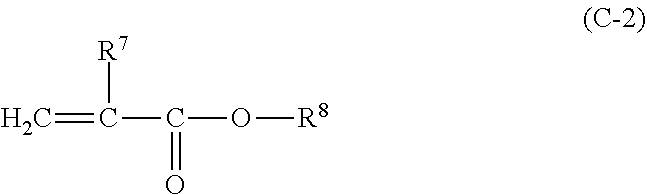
C=C(C(O[R8])=O)[R7]
